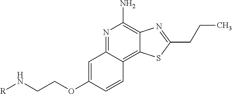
C1=C(OCCN[R])C=CC2=C3C(=C(N)N=C12)N=C(CCC)S3
